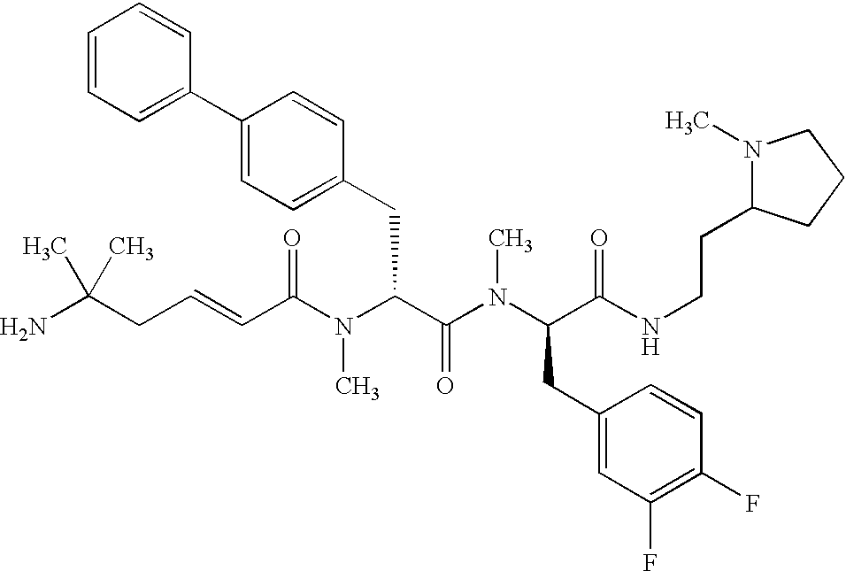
C(C(N(C(C(N(C(C(NCCC1N(C)CCC1)=O)CC1=CC(F)=C(F)C=C1)C)=O)CC1=CC=C(C2=CC=CC=C2)C=C1)C)=O)=CCC(C)(N)C
